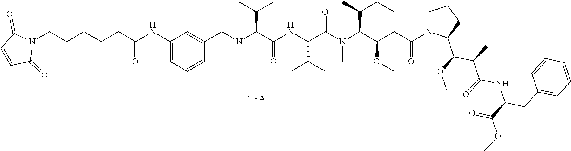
N1(CCCCCC(=O)NC2=CC=CC(CN(C(C(NC(C(N(C(C(CC(=O)N3CCCC3C(OC)C(C)C(=O)NC(CC3=CC=CC=C3)C(OC)=O)OC)C(C)CC)C)=O)C(C)C)=O)C(C)C)C)=C2)C(=O)C=CC1=O
